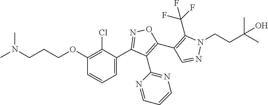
C1(C2=NOC(C3=C(C(F)(F)F)N(CCC(C)(C)O)N=C3)=C2C2=NC=CC=N2)=CC=CC(OCCCN(C)C)=C1Cl
